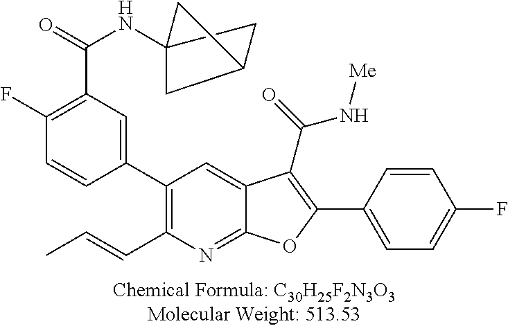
C1(C2=CC(C(=O)NC34CC(C3)C4)=C(F)C=C2)=C(C=CC)N=C2C(=C1)C(C(=O)N[Me])=C(C1=CC=C(F)C=C1)O2
